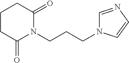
C(CN1C(=O)CCCC1=O)CN1C=NC=C1
